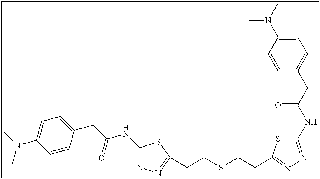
C1(NC(CC2=CC=C(N(C)C)C=C2)=O)=NN=C(CCSCCC2=NN=C(NC(CC3=CC=C(N(C)C)C=C3)=O)S2)S1
